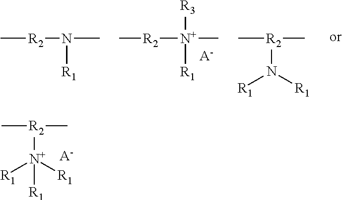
C[R2](C)[N+]([R1])([R1])[R1].[A-].C[R2](C)N([R1])[R1].C[N+]([R2]C)([R1])[R3].[A-].C[R2]N(C)[R1]
